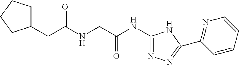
C(NC(=O)CC1CCCC1)C(NC1=NN=C(C2=NC=CC=C2)N1)=O
